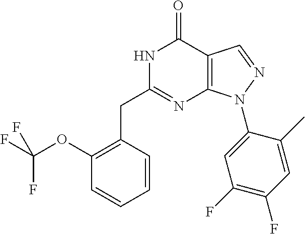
N1C(CC2=C(OC(F)(F)F)C=CC=C2)=NC2=C(C1=O)C=NN2C1=CC(F)=C(F)C=C1C
